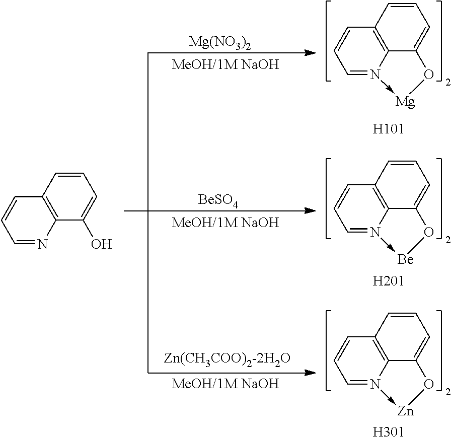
C1=CC=NC2=C1C=CC=C2O.[BeSO4].[Mg(NO3)2].CC(C)C.C1=CC=N2->[Zn]OC3=CC=CC1=C23.[H301].C1=CC=N2->[Be]OC3=CC=CC1=C23.[H201].C1=CC=N2->[Mg]OC3=CC=CC1=C23.[H101]
